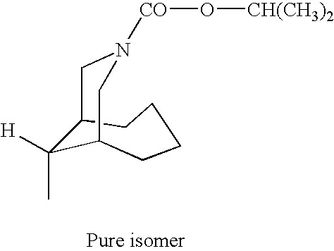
[CO](N1CC2C([H])(C)C(CCCC2)C1)O[CH(CH3)2]
